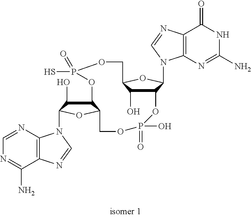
C12C(O)C(OC1N1C3=C(C(=O)NC(N)=N3)N=C1)COP(S)(=O)OC1C(O)C(N3C4=C(C(N)=NC=N4)N=C3)OC1COP(=O)(O)O2
